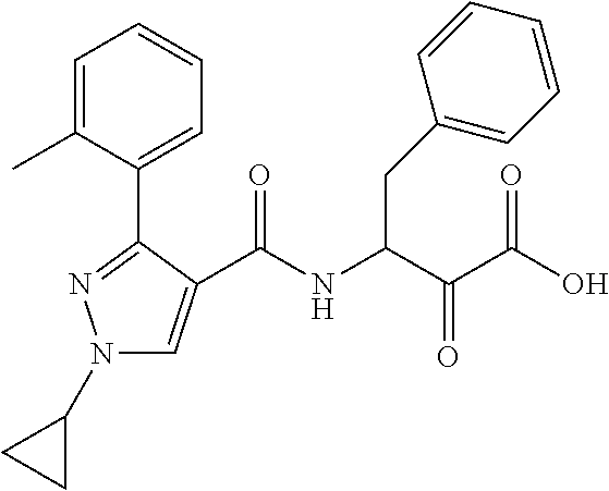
N1(C2CC2)C=C(C(NC(C(C(O)=O)=O)CC2=CC=CC=C2)=O)C(C2=CC=CC=C2C)=N1
